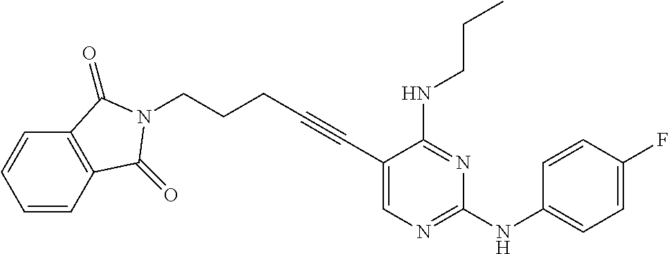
C1=CC2=C(C=C1)C(=O)N(CCCC#CC1=CN=C(NC3=CC=C(F)C=C3)N=C1NCCC)C2=O
